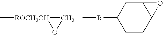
C[ROCH2CH]1OC1.C1CC2C(CC1[R]C)O2
